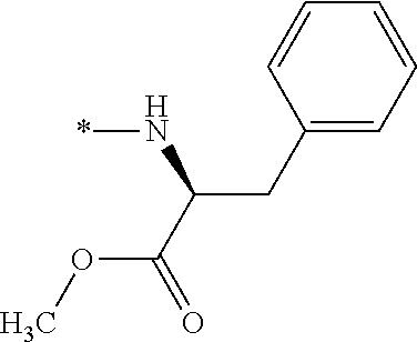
*NC(CC1=CC=CC=C1)C(=O)OC
